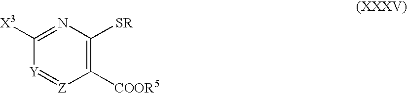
C1([X3])=NC([SR])=C([COOR5])[Z]=[Y]1
